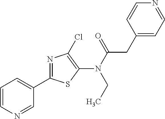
C1(C2=NC(Cl)=C(N(CC)C(=O)CC3=CC=NC=C3)S2)=CC=CN=C1
